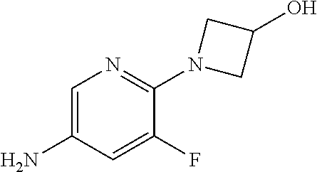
C1=C(N)C=C(F)C(N2CC(O)C2)=N1
